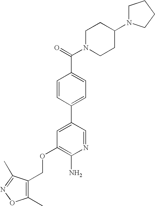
C(OC1=C(N)N=CC(C2=CC=C(C(=O)N3CCC(N4CCCC4)CC3)C=C2)=C1)C1=C(C)ON=C1C
